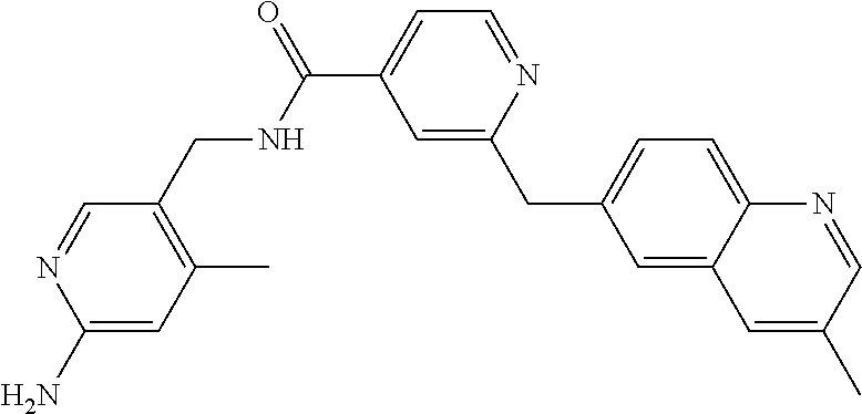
C1=C(CC2=CC(C(=O)NCC3=C(C)C=C(N)N=C3)=CC=N2)C=C2C(=C1)N=CC(C)=C2
